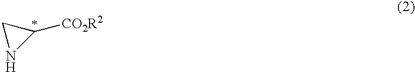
C1([CO2R2])CN1
